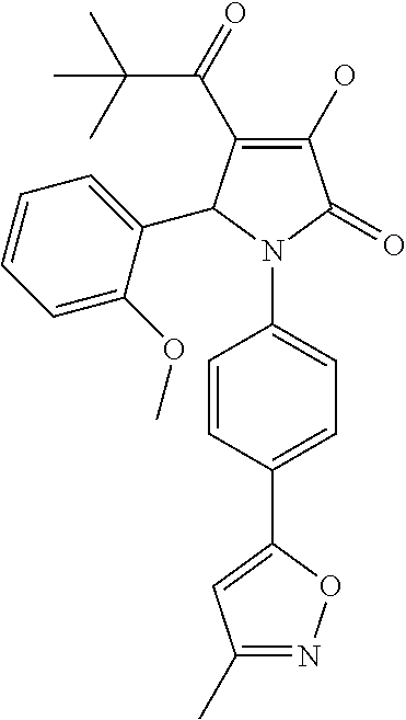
O=C(C1=C(O)C(=O)N(C2=CC=C(C3=CC(C)=NO3)C=C2)C1C1=CC=CC=C1OC)C(C)(C)C
